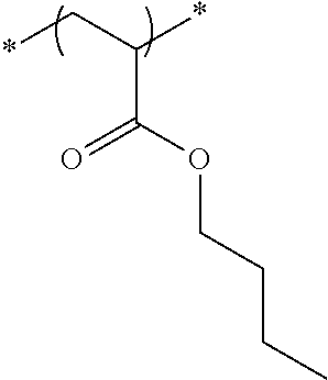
*CC(*)C(OCCCC)=O
